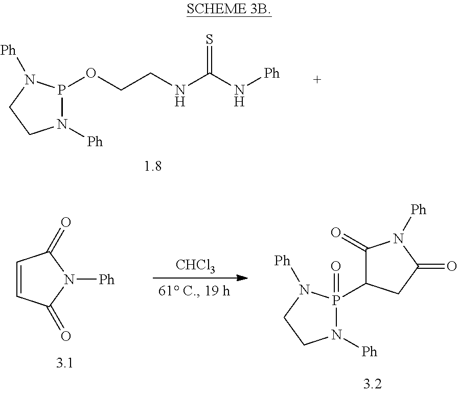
P1(OCCNC(N[Ph])=S)N([Ph])CCN1[Ph].P1(C2C(=O)N([Ph])C(=O)C2)(=O)N([Ph])CCN1[Ph].C1=CC(=O)N([Ph])C1=O.[CHCl3]
